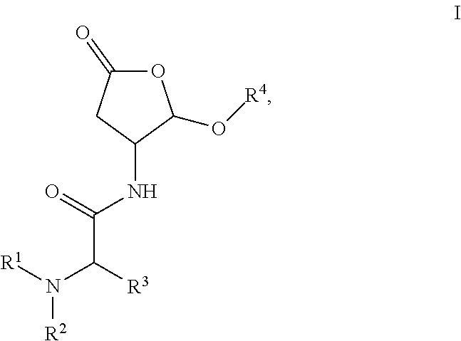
O1C(=O)CC(NC(C(N([R1])[R2])[R3])=O)C1O[R4]
